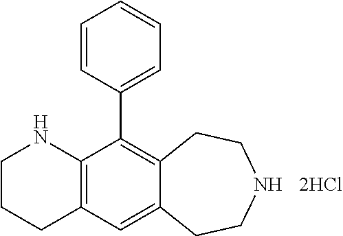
C1CCC2=C(N1)C(C1=CC=CC=C1)=C1C(=C2)CCNCC1
